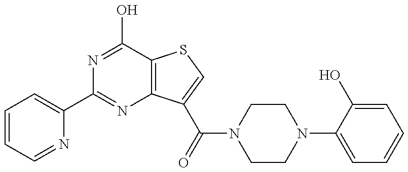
C1(C2=NC3=C(C(O)=N2)SC=C3C(=O)N2CCN(C3=CC=CC=C3O)CC2)=CC=CC=N1
